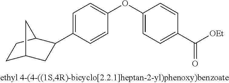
C1=C(C2CC3CCC2C3)C=CC(OC2=CC=C(C([OEt])=O)C=C2)=C1
